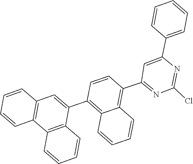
ClC1=NC(C2=CC=CC=C2)=CC(C2=C3C(=C(C4=CC5=C(C6=C4C=CC=C6)C=CC=C5)C=C2)C=CC=C3)=N1
